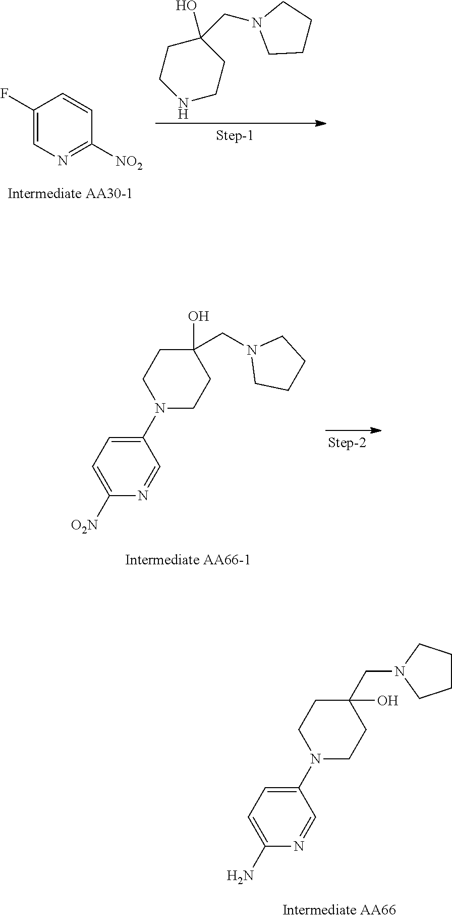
C1(F)=CN=C([NO2])C=C1.C1CNCCC1(O)CN1CCCC1.C1=C([O2N])N=CC(N2CCC(CN3CCCC3)(O)CC2)=C1.C1=C(N)N=CC(N2CCC(CN3CCCC3)(O)CC2)=C1
